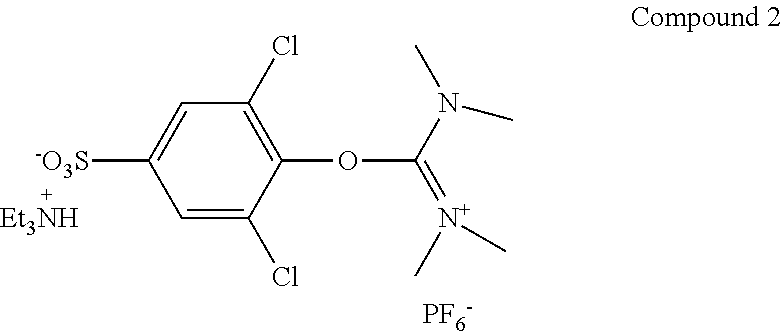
C1=C(Cl)C(OC(=[N+](C)C)N(C)C)=C(Cl)C=C1[-O3S].[PF6-]
